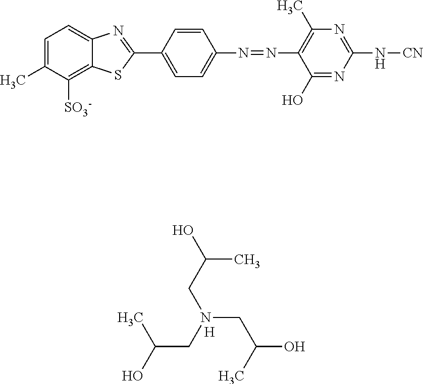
N(CC(C)O)(CC(C)O)CC(C)O.[H].C1=C(C)C([SO3-])=C2C(=C1)N=C(C1=CC=C(N=NC3=C(C)N=C(N[CN])N=C3O)C=C1)S2
